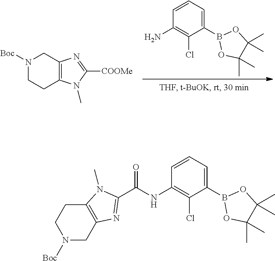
C1=CC=C(B2OC(C)(C)C(C)(C)O2)C(Cl)=C1N.[Boc]N1CCC2=C(C1)N=C([COOMe])N2C.C1=CC=C(B2OC(C)(C)C(C)(C)O2)C(Cl)=C1NC(C1=NC2=C(N1C)CCN([Boc])C2)=O
